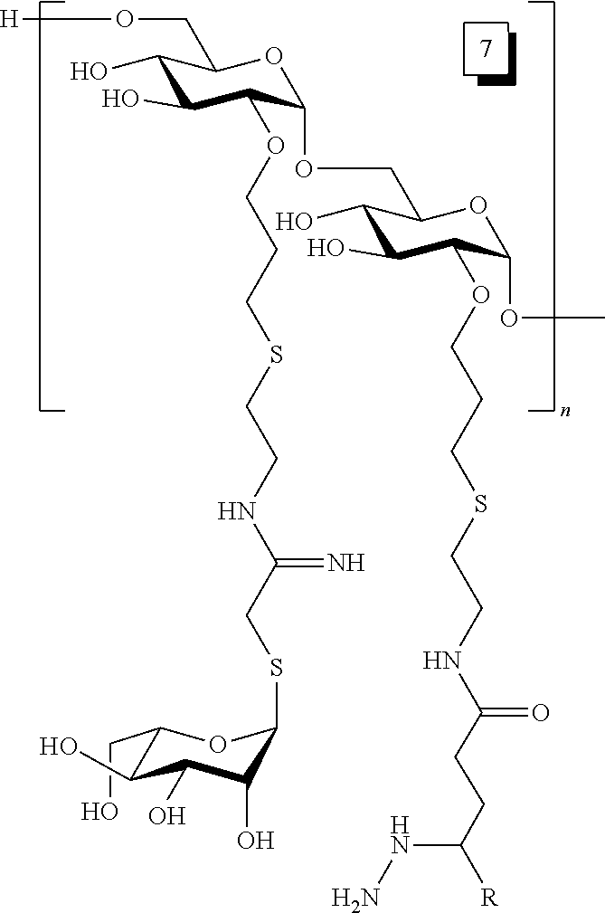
[H]OCC1C(O)C(O)C(OCCCSCCNC(CSC2C(O)C(O)C(O)C(CO)O2)=N)C(OCC2C(O)C(O)C(OCCCSCCNC(CCC(NN)[R])=O)C(OC)O2)O1
